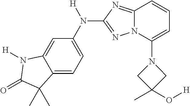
C12=CC=C(N([H])C3=NN4C(=N3)C=CC=C4N3CC(O[H])(C)C3)C=C1N([H])C(=O)C2(C)C
